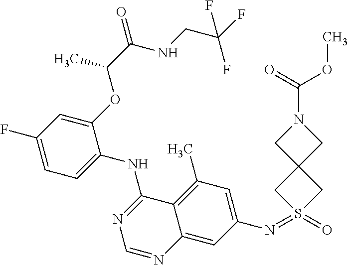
C1=C(F)C=C(OC(C)C(=O)NCC(F)(F)F)C(NC2=NC=NC3=CC(N=S4(=O)CC5(C4)CN(C(=O)OC)C5)=CC(C)=C23)=C1
